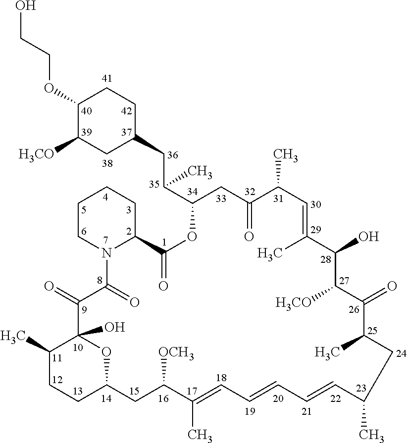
C1(OCCO)C([H3CO])CC(CC(C2OC(=O)C3CCCCN3C(=O)C(=O)C3(O)C(C)CCC(O3)CC([OCH3])C(C)=CC=CC=CC(C)CC(C)C(=O)C([H3CO])C(O)C(C)=CC(C)C(=O)C2)C)CC1
